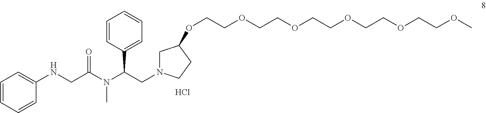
Cl.C1(NCC(N(C(CN2CC(OCCOCCOCCOCCOCCOC)CC2)C2=CC=CC=C2)C)=O)=CC=CC=C1
